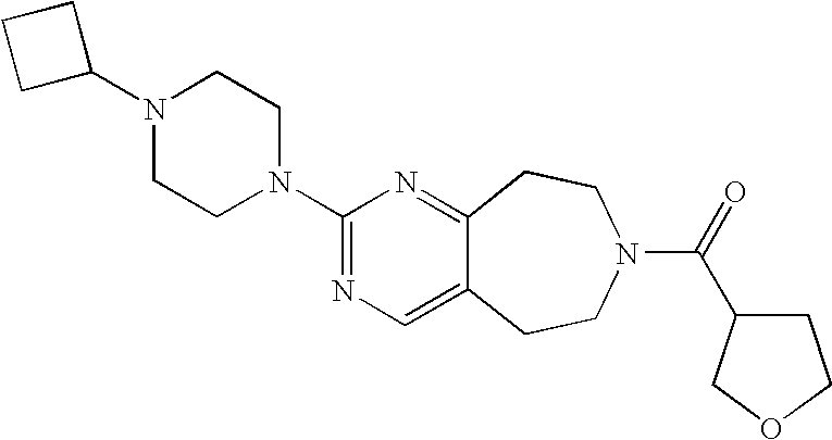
C1C(N2CCN(C3=NC=C4C(=N3)CCN(C(=O)C3CCOC3)CC4)CC2)CC1
